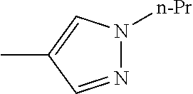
N1=CC(C)=CN1[n-Pr]
